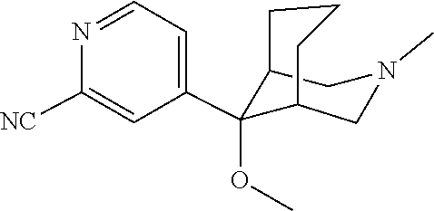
C1([NC])=CC(C2(OC)C3CCCC2CN(C)C3)=CC=N1
